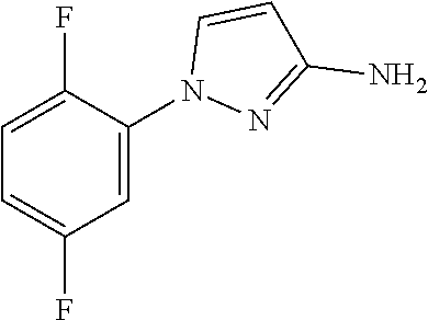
NC1=NN(C2=CC(F)=CC=C2F)C=C1
